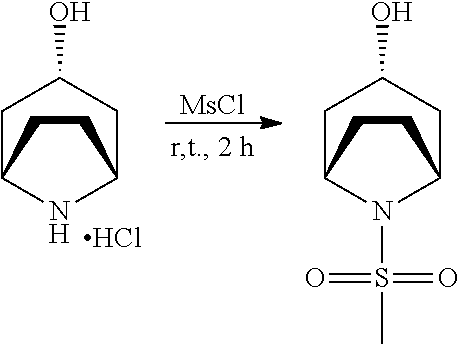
[MsCl].C1C2NC(CC1O)CC2.Cl.C1C2N(S(C)(=O)=O)C(CC1O)CC2
